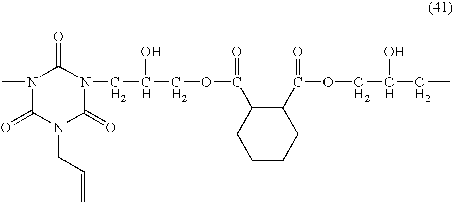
N1(C)C(=O)N(CC=C)C(=O)N(CC(COC(=O)C2C(C(OCC(CC)O)=O)CCCC2)O)C1=O
